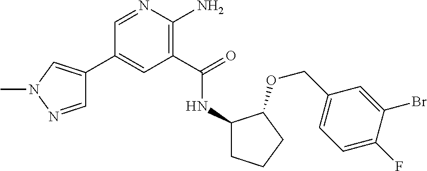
C1(C2=CN(C)N=C2)=CC(C(=O)NC2CCCC2OCC2=CC=C(F)C(Br)=C2)=C(N)N=C1
